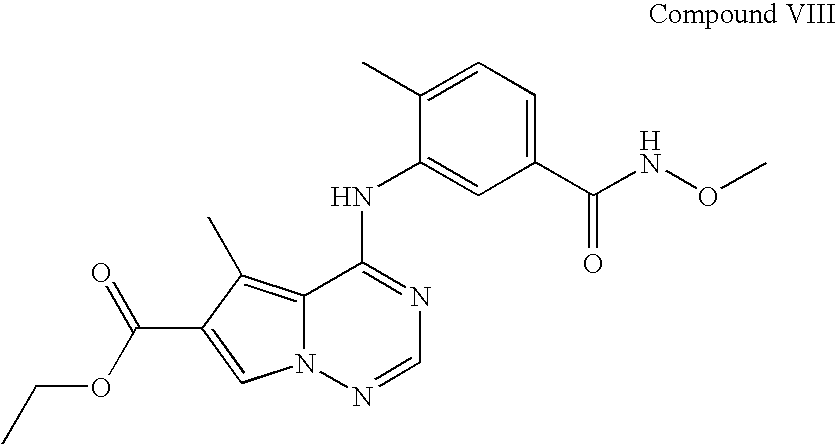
C12=C(C)C(C(OCC)=O)=CN1N=CN=C2NC1=CC(C(NOC)=O)=CC=C1C
